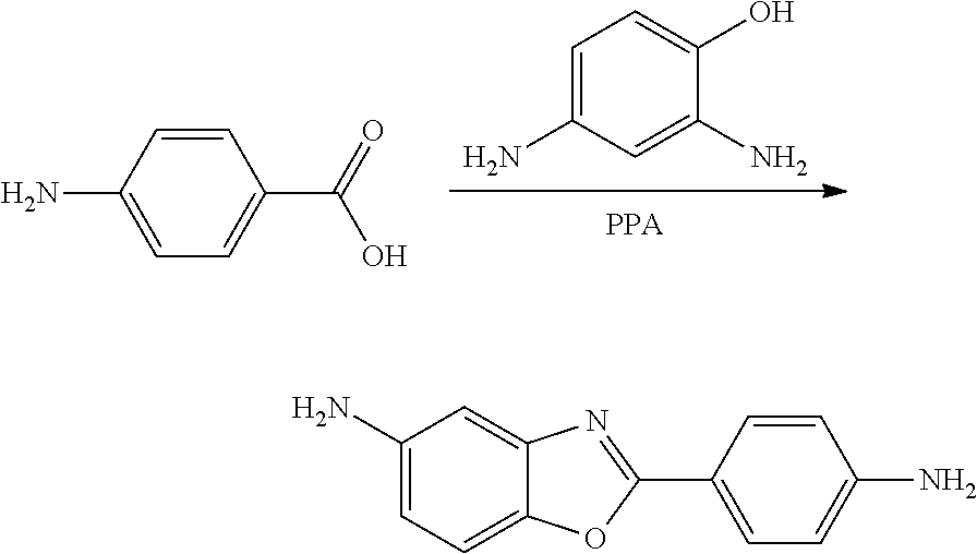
C1=C(N)C=C(N)C(O)=C1.C1=CC(N)=CC=C1C(=O)O.C1(N)=CC=C2C(=C1)N=C(C1=CC=C(N)C=C1)O2
